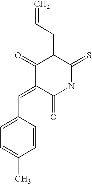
C1(=O)C(=CC2=CC=C(C)C=C2)C(=O)NC(=S)C1CC=C
